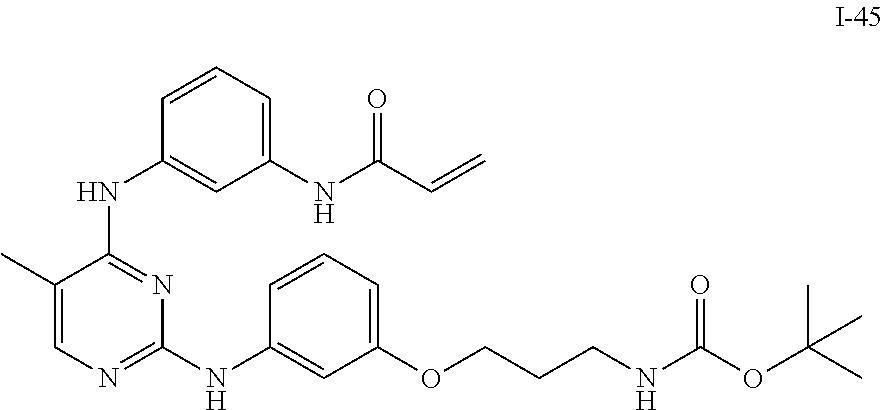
C1(C)=CN=C(NC2=CC(OCCCNC(OC(C)(C)C)=O)=CC=C2)N=C1NC1=CC(NC(C=C)=O)=CC=C1
